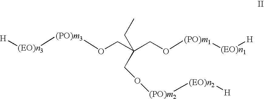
[H][(EO)n3][(PO)m3]OCC(CO[(PO)m1][(EO)n1][H])(CC)CO[(PO)m2][(EO)n2][H]
